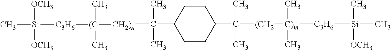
C1(C(C)(C)[CH2)n][(C]([C3H6][Si](C)([OCH3])[OCH3])(C)C)CCC(C([(CH2][C)m]([C3H6][Si](C)(C)[OCH3])(C)C)(C)C)CC1
